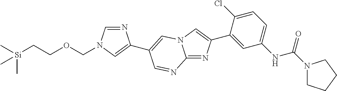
C12=NC(C3=CC(NC(N4CCCC4)=O)=CC=C3Cl)=CN1C=C(C1=CN(COCC[Si](C)(C)C)C=N1)C=N2
